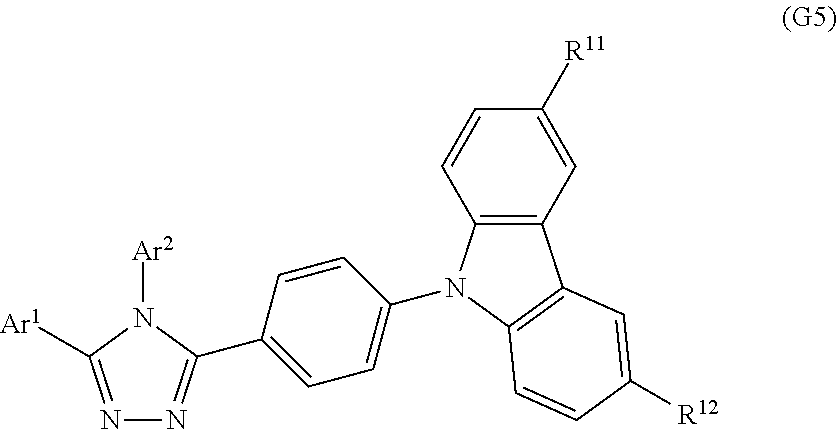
N1=C([Ar1])N([Ar2])C(C2=CC=C(N3C4=C(C5=C3C=CC([R12])=C5)C=C([R11])C=C4)C=C2)=N1
